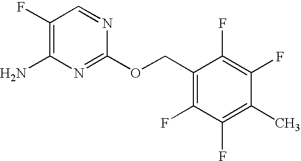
C1(F)=C(N)N=C(OCC2=C(F)C(F)=C(C)C(F)=C2F)N=C1
